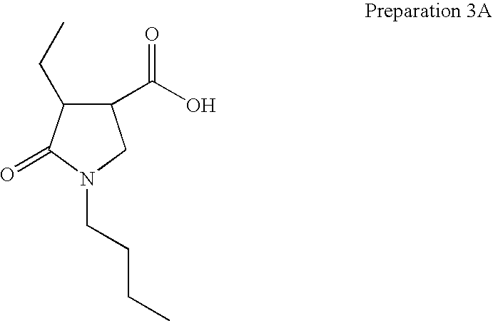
C1(C(O)=O)C(CC)C(=O)N(CCCC)C1
